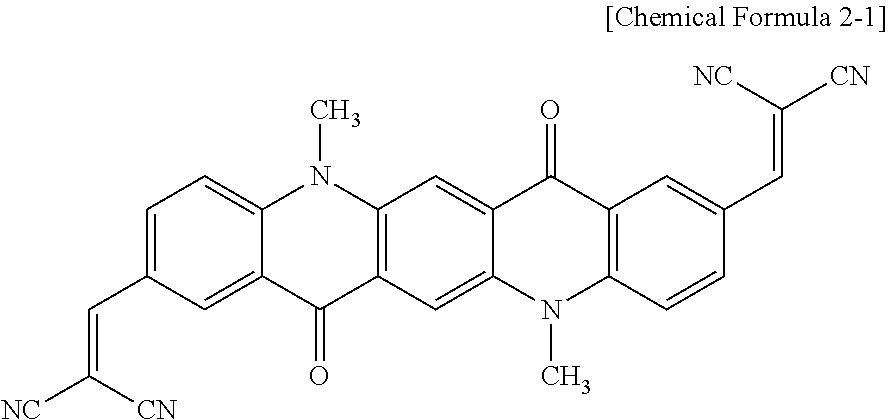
C1=C(C=C([NC])[CN])C=C2C(=C1)N(C)C1=C(C2=O)C=C2C(=C1)C(=O)C1=C(N2C)C=CC(C=C([NC])[CN])=C1
